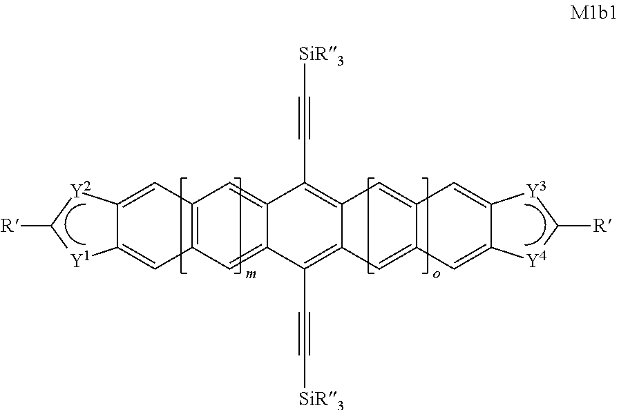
C12=CC3=C(C=C1[Y1]C([R])[Y2]2)C=C1C(=C3)C(C#C[SiR3])=C2C(=C1C#C[SiR3])C=C1C=C3C(=CC1=C2)[Y3]C([R])[Y4]3
